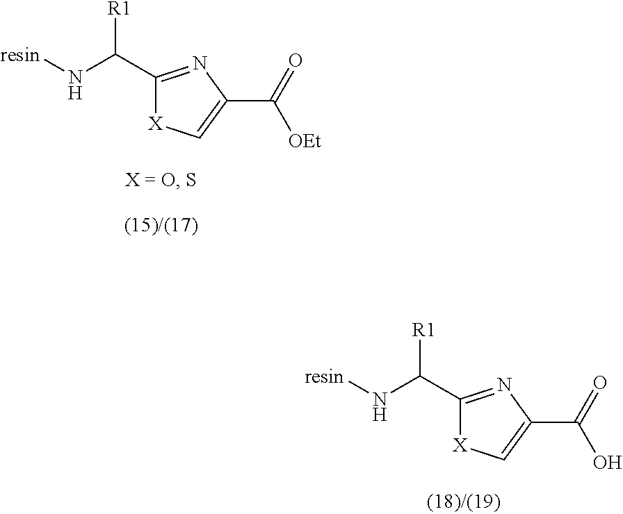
[resin]NC(C1=NC(C(=O)O)=C[X]1)[R1].[resin]NC(C1=NC(C(=O)[OEt])=C[X]1)[R1]
